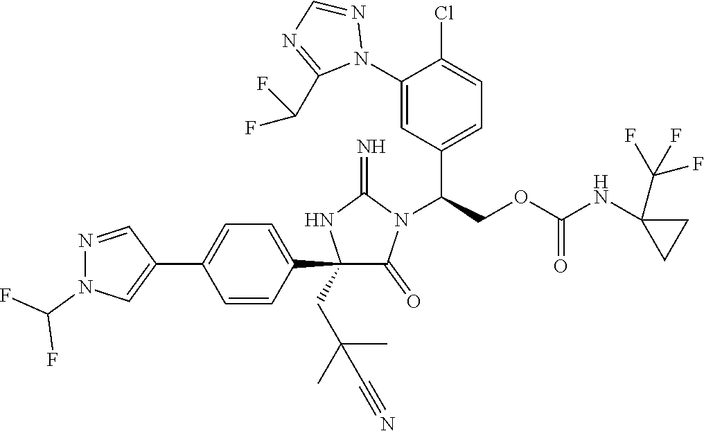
C1(C2=CC=C(C3=CN(C(F)F)N=C3)C=C2)(CC(C)(C)C#N)C(=O)N(C(COC(NC2(C(F)(F)F)CC2)=O)C2=CC=C(Cl)C(N3N=CN=C3C(F)F)=C2)C(=N)N1
